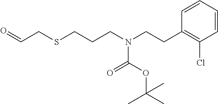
O=CCSCCCN(CCC1=C(Cl)C=CC=C1)C(=O)OC(C)(C)C
